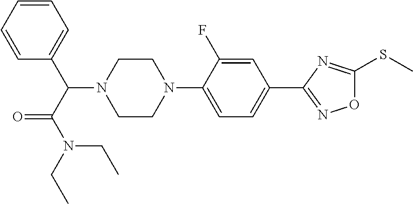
C1=CC=CC(C(C(=O)N(CC)CC)N2CCN(C3=CC=C(C4=NOC(SC)=N4)C=C3F)CC2)=C1
